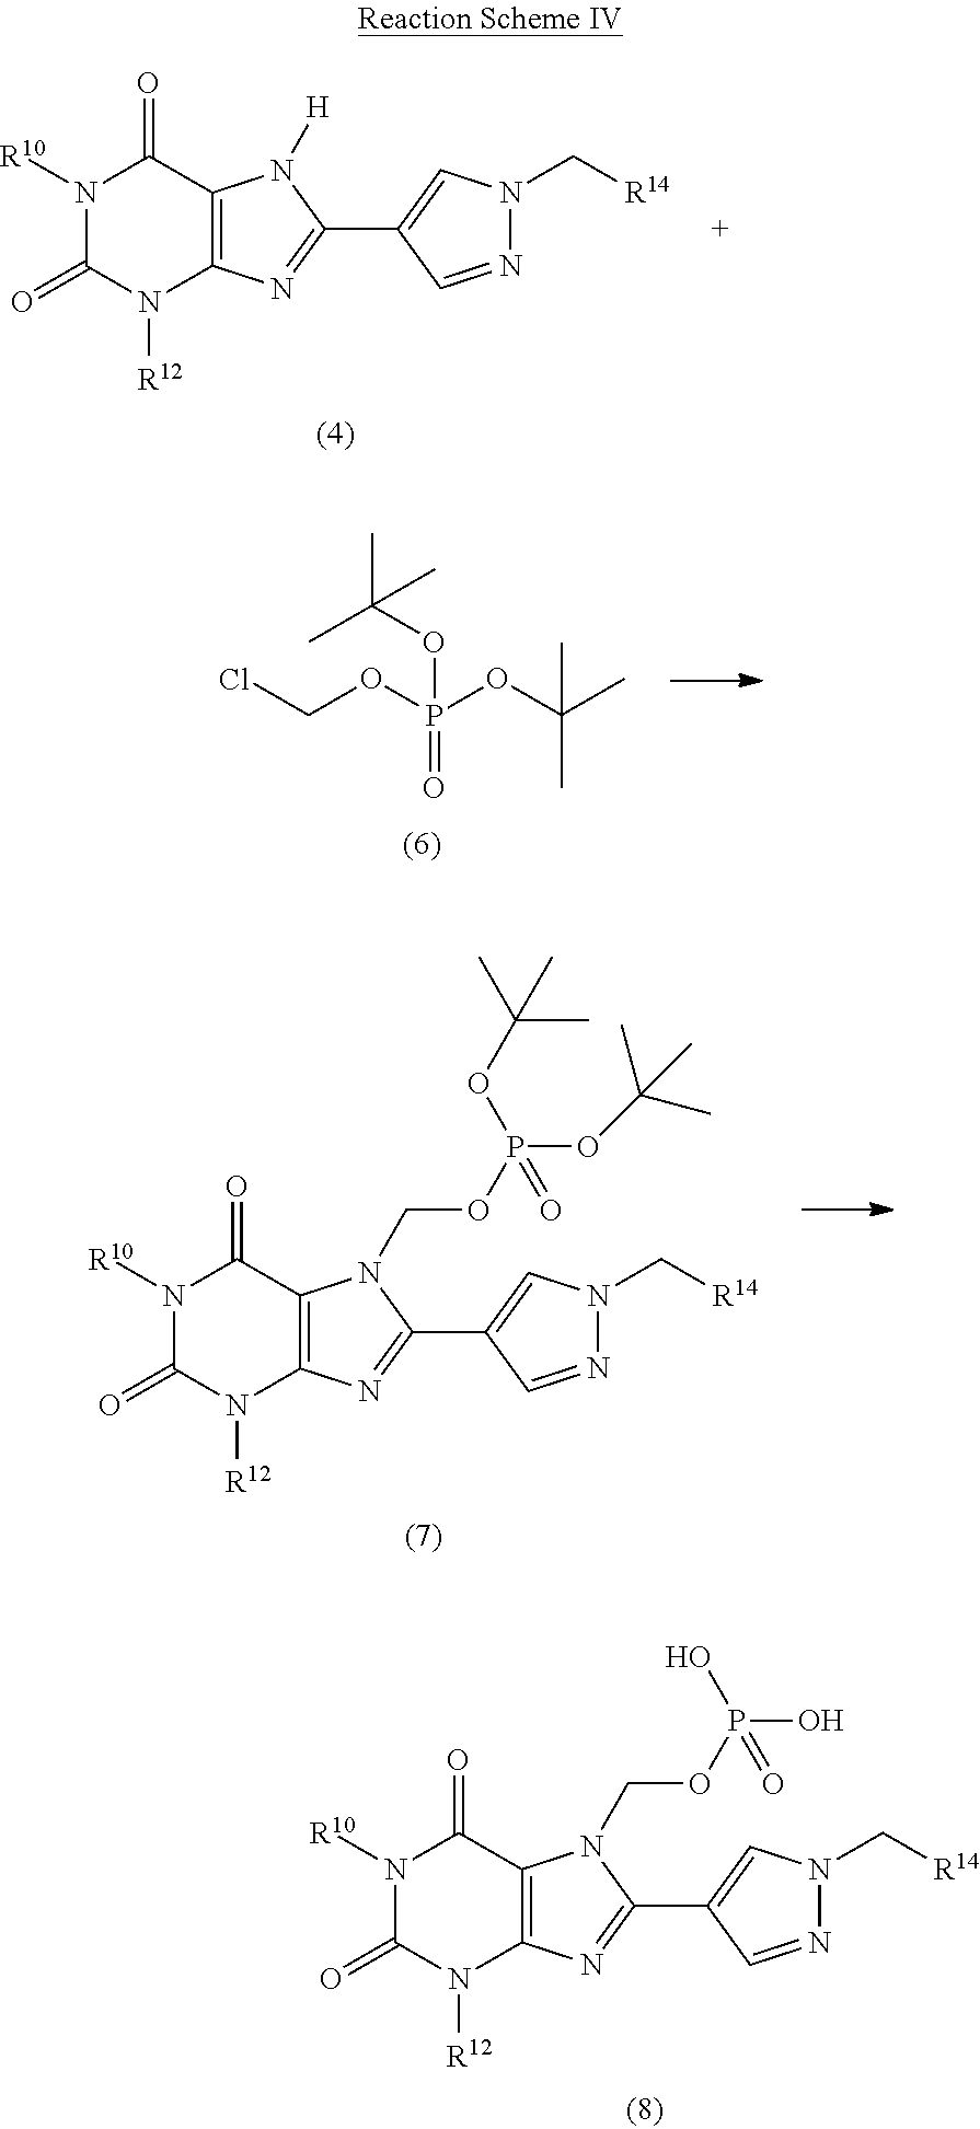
N1([R10])C(=O)N([R12])C2=C(C1=O)N([H])C(C1=CN(C[R14])N=C1)=N2.N1([R10])C(=O)N([R12])C2=C(C1=O)N(COP(OC(C)(C)C)(OC(C)(C)C)=O)C(C1=CN(C[R14])N=C1)=N2.N1([R10])C(=O)N([R12])C2=C(C1=O)N(COP(O)(O)=O)C(C1=CN(C[R14])N=C1)=N2.ClCOP(OC(C)(C)C)(=O)OC(C)(C)C
